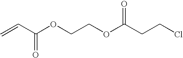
C=CC(OCCOC(CCCl)=O)=O
